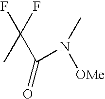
CC(F)(F)C(N(C)[OMe])=O
